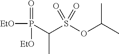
P(C(S(OC(C)C)(=O)=O)C)([EtO])(=O)[EtO]
